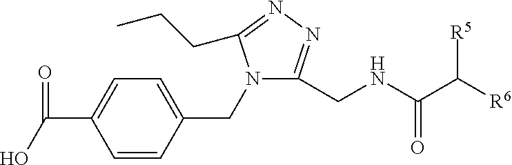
C1=CC(CN2C(CNC(C([R6])[R5])=O)=NN=C2CCC)=CC=C1C(O)=O
